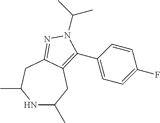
N1C(C)CC2=C(C3=CC=C(F)C=C3)N(C(C)C)N=C2CC1C
